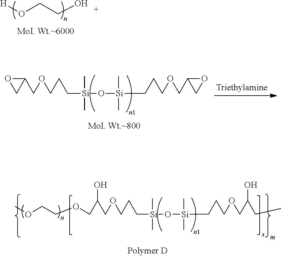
[H]OCCO.[Si](O[Si](C)(C)CCCOCC1OC1)(C)(C)CCCOCC1OC1.[Si](O[Si](C)(C)CCCOCC(CC)O)(C)(C)CCCOCC(COCCOC)O
